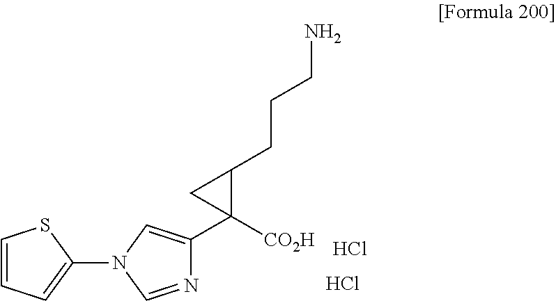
C1(N2C=NC(C3([CO2H])C(CCCN)C3)=C2)=CC=CS1.Cl.Cl
